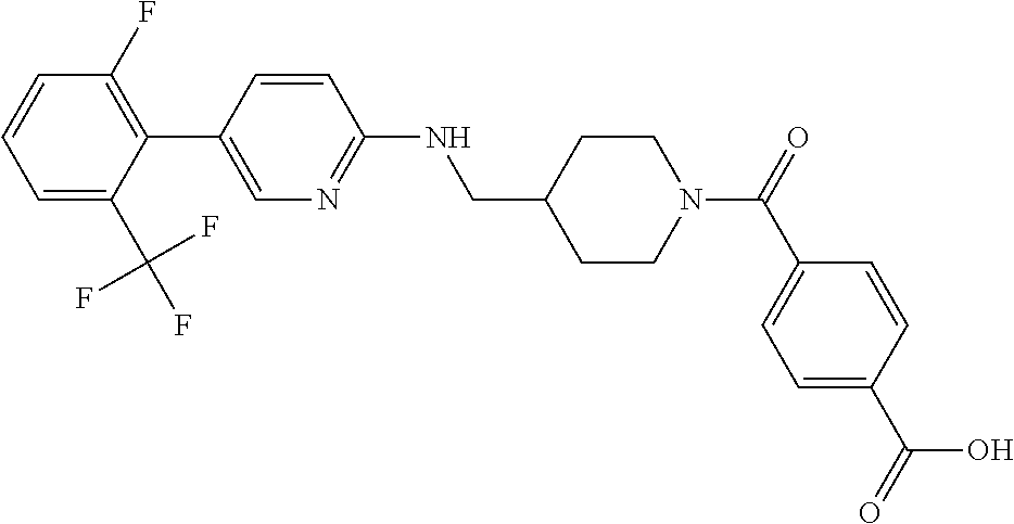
C1=C(C(F)(F)F)C(C2=CN=C(NCC3CCN(C(C4=CC=C(C(O)=O)C=C4)=O)CC3)C=C2)=C(F)C=C1
